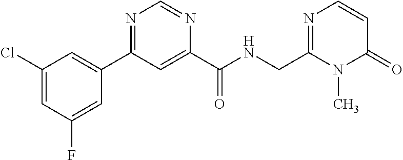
C1(Cl)=CC(F)=CC(C2=NC=NC(C(NCC3=NC=CC(=O)N3C)=O)=C2)=C1
